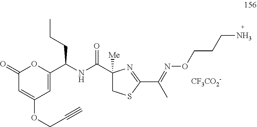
C1(=O)C=C(OCC#C)C=C(C(CCC)NC(=O)C2([Me])CSC(C(C)=NOCCCN)=N2)O1.[CF3CO2-]
